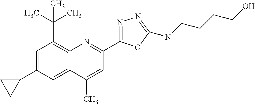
C1(C)=CC(C2=NN=C(NCCCCO)O2)=NC2=C(C(C)(C)C)C=C(C3CC3)C=C12
